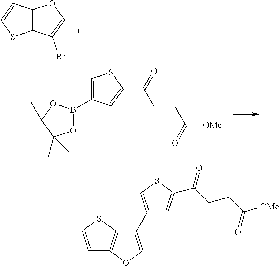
C12=C(C=CS1)OC=C2Br.O1B(C2=CSC(C(=O)CCC([OMe])=O)=C2)OC(C)(C)C1(C)C.C1(C2=CSC(C(CCC([OMe])=O)=O)=C2)=COC2=C1SC=C2
